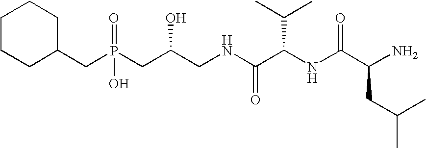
C1CCC(CP(CC(CNC(C(NC(C(N)CC(C)C)=O)C(C)C)=O)O)(O)=O)CC1
